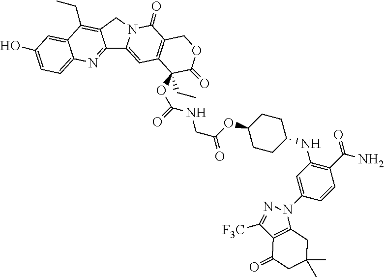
C12=NC3=CC=C(O)C=C3C(CC)=C1CN1C2=CC2=C(C1=O)COC(=O)C2(OC(NCC(OC1CCC(NC2=C(C(N)=O)C=CC(N3N=C([F3C])C4=C3CC(C)(C)CC4=O)=C2)CC1)=O)=O)CC
